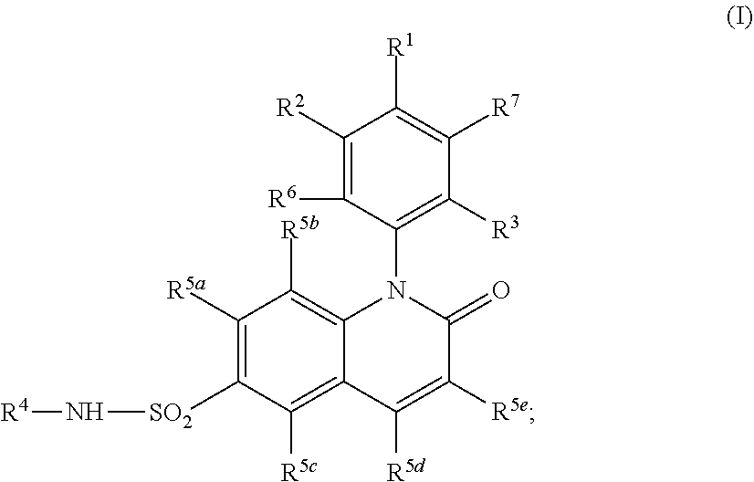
C1([R5a])=C([SO2]N[R4])C([R5c])=C2C(=C1[R5b])N(C1=C([R3])C([R7])=C([R1])C([R2])=C1[R6])C(=O)C([R5e])=C2[R5d]
